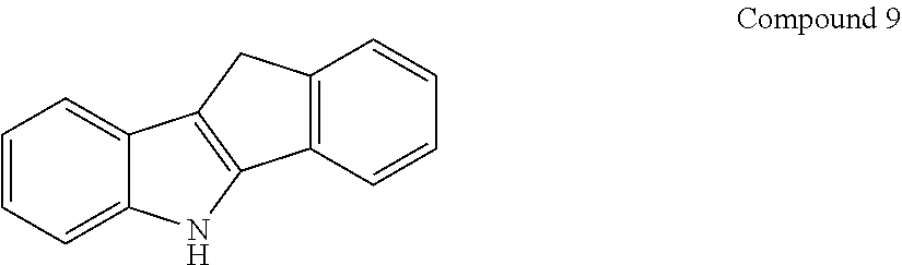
C1=CC=C2C(=C1)C1=C(N2)C2=C(C1)C=CC=C2
